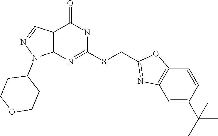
C1(SCC2=NC3=C(O2)C=CC(C(C)(C)C)=C3)=NC2=C(C(=O)N1)C=NN2C1CCOCC1
